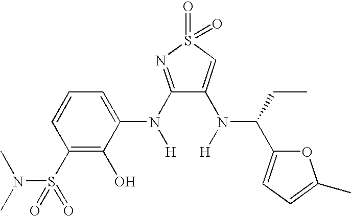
C1(N([H])C2=CC=CC(S(N(C)C)(=O)=O)=C2O)=NS(=O)(=O)C=C1N([H])C(CC)C1=CC=C(C)O1
